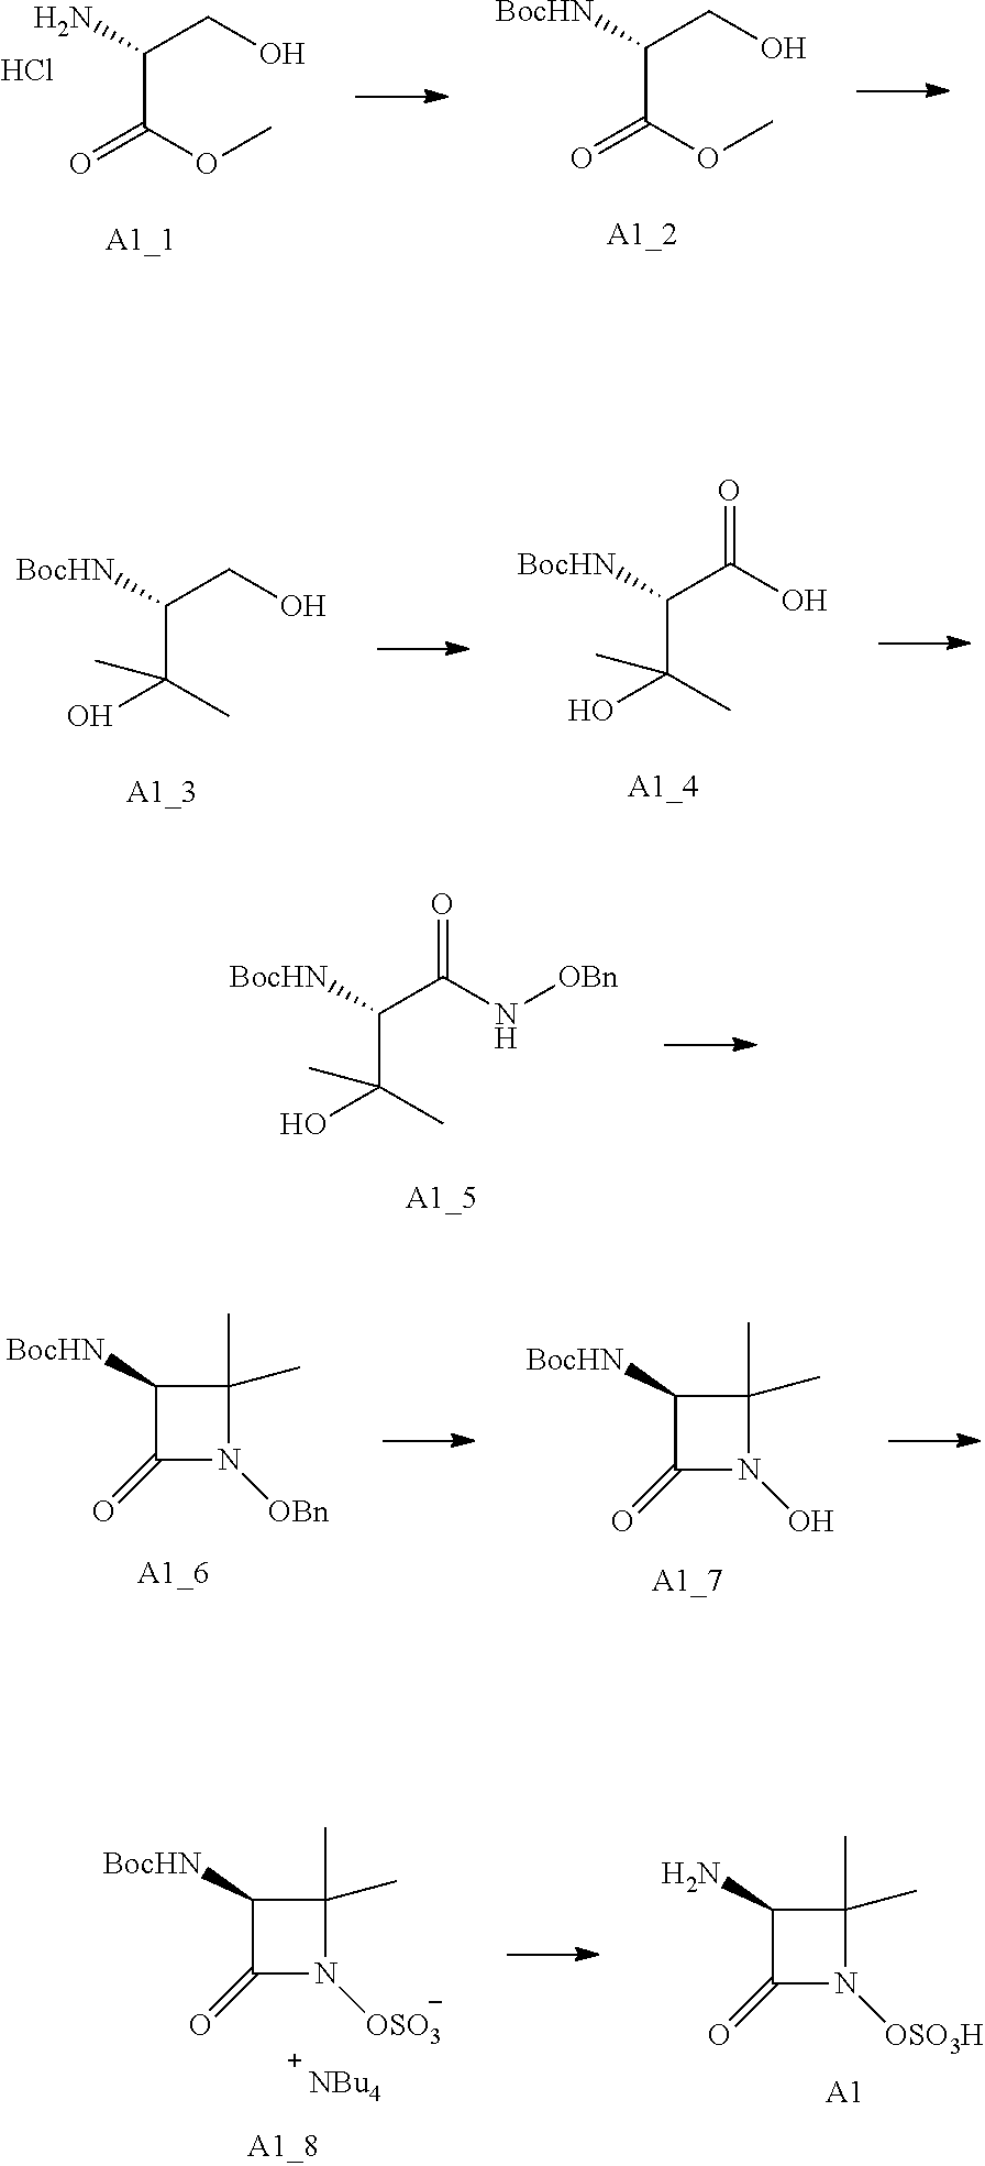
C(C(OC)=O)(CO)N.Cl.C(C(OC)=O)(CO)[BocHN].C(C(C)(O)C)(CO)[BocHN].C(C(C)(O)C)(C(O)=O)[BocHN].C(C(C)(O)C)(C(N[OBn])=O)[BocHN].C1([BocHN])C(=O)N([OBn])C1(C)C.C1([BocHN])C(=O)N(O)C1(C)C.C1([BocHN])C(=O)N([OSO3])C1(C)C.C1(N)C(=O)N([OSO3H])C1(C)C.[A1]
